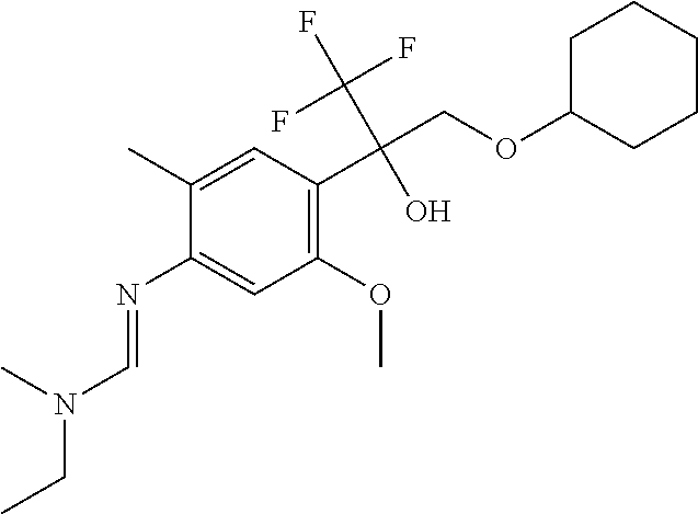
C1(N=CN(CC)C)=CC(OC)=C(C(COC2CCCCC2)(C(F)(F)F)O)C=C1C
